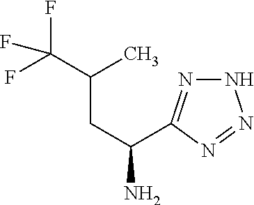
C(CC(C(F)(F)F)C)(N)C1=NNN=N1
